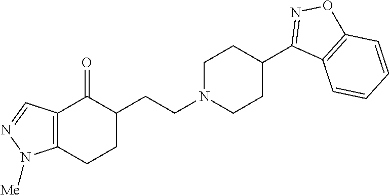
C12=C(C(=O)C(CCN3CCC(C4=NOC5=C4C=CC=C5)CC3)CC1)C=NN2[Me]
